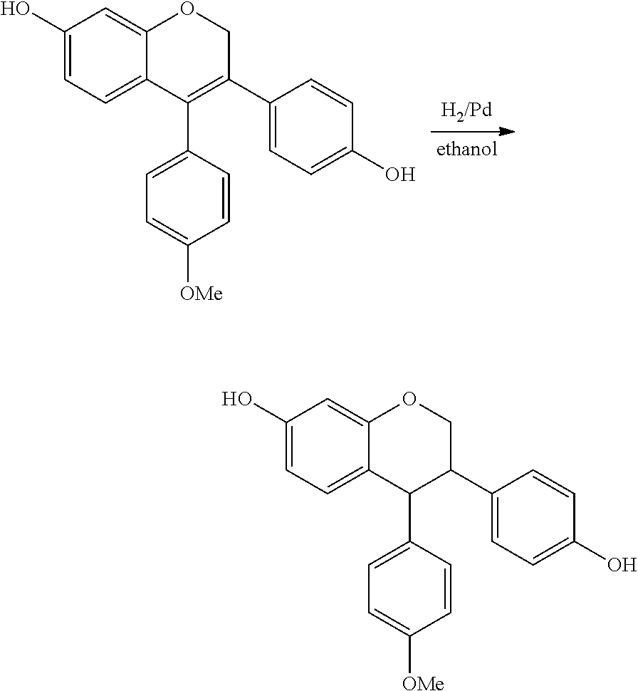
C1(O)=CC=C2C(=C1)OCC(C1=CC=C(O)C=C1)=C2C1=CC=C([OMe])C=C1.C1(O)=CC=C2C(=C1)OCC(C1=CC=C(O)C=C1)C2C1=CC=C([OMe])C=C1
